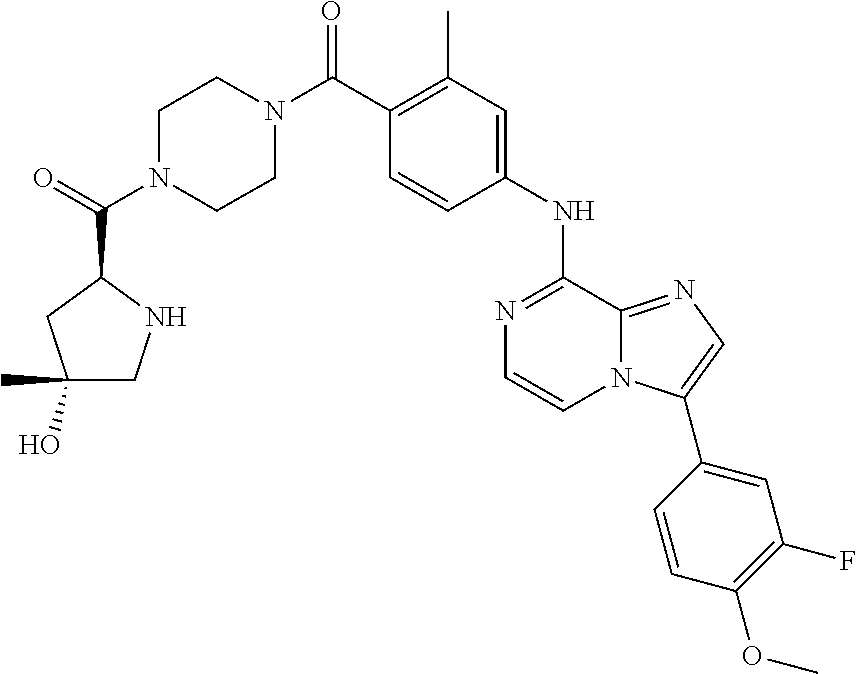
C1(C)=C(C(N2CCN(C(C3CC(C)(O)CN3)=O)CC2)=O)C=CC(NC2=NC=CN3C2=NC=C3C2=CC(F)=C(OC)C=C2)=C1
